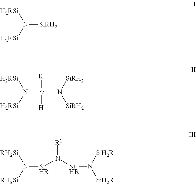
N([SiRH2])([H2RSi])[H2RSi].N([Si](N([SiRH2])[SiRH2])([R])[H])([H2RSi])[H2RSi].N([SiHR]N([SiHR]N([SiH2R])[SiH2R])[R1])([RH2Si])[RH2Si]
